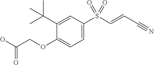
C1(C(C)(C)C)=CC(S(C=CC#N)(=O)=O)=CC=C1OCC(O)=O
